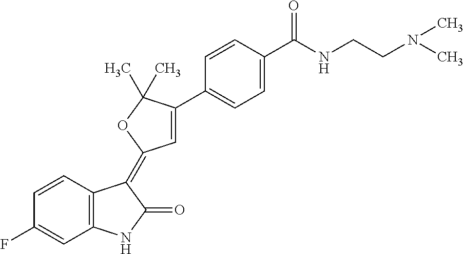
C1=CC(F)=CC2=C1C(=C1C=C(C3=CC=C(C(NCCN(C)C)=O)C=C3)C(C)(C)O1)C(=O)N2
